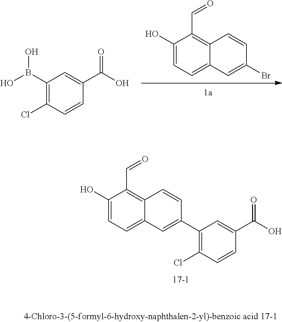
C1(O)=CC=C2C(=C1C=O)C=CC(C1=C(Cl)C=CC(C(=O)O)=C1)=C2.C1(O)=CC=C2C(=C1C=O)C=CC(Br)=C2.B(O)(C1=C(Cl)C=CC(C(=O)O)=C1)O
